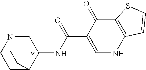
C1CN2CC(NC(C3=CNC4=C(C3=O)SC=C4)=O)C1CC2
